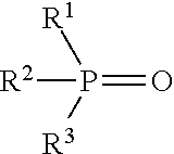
P(=O)([R3])([R1])[R2]
